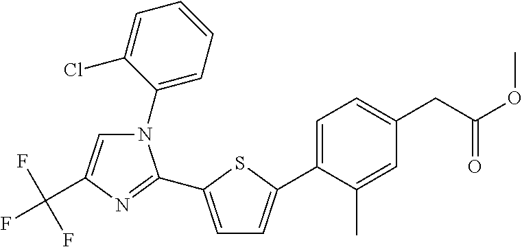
C1(N2C=C(C(F)(F)F)N=C2C2=CC=C(C3=CC=C(CC(OC)=O)C=C3C)S2)=CC=CC=C1Cl
